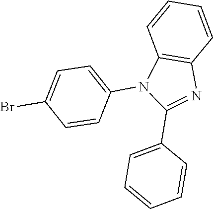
C12=C(C=CC=C1)N=C(C1=CC=CC=C1)N2C1=CC=C(Br)C=C1
